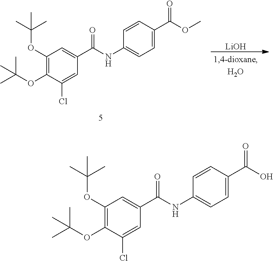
[LiOH].C1(OC(C)(C)C)=C(OC(C)(C)C)C(Cl)=CC(C(NC2=CC=C(C(OC)=O)C=C2)=O)=C1.C1(OC(C)(C)C)=C(OC(C)(C)C)C(Cl)=CC(C(NC2=CC=C(C(O)=O)C=C2)=O)=C1
